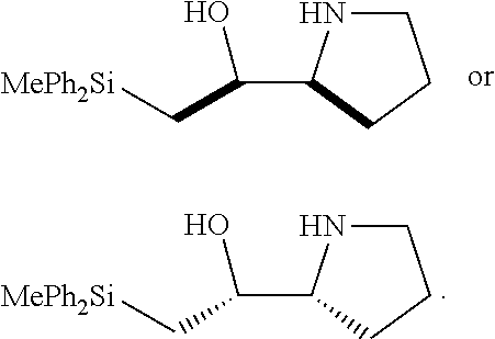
N1CCCC1C(O)C[MePh2Si].N1CCCC1C(O)C[MePh2Si]
